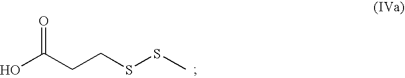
OC(CCSSC)=O
